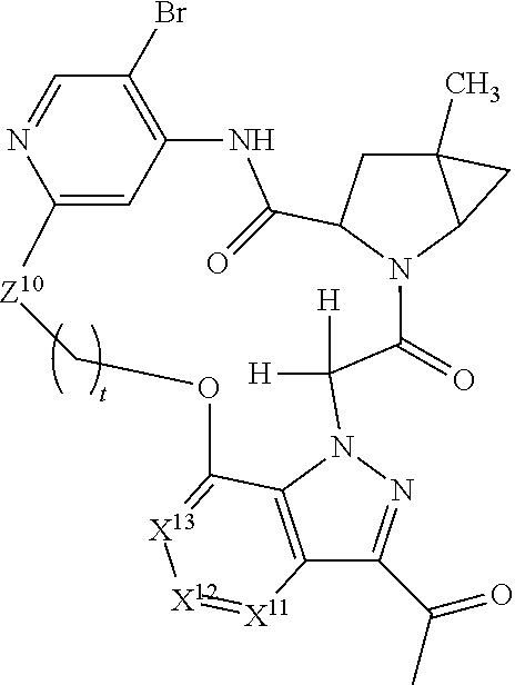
C12(C)CC3N(C1C2)C(=O)C([H])([H])N1N=C(C(C)=O)C2=C1C(=[X13][X12]=[X11]2)OC[Z10]C1=CC(=C(Br)C=N1)NC3=O
